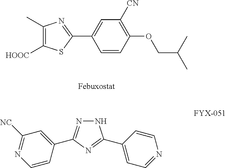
C1(C)=C([HOOC])SC(C2=CC([CN])=C(OCC(C)C)C=C2)=N1.N1N=C(C2=CC([NC])=NC=C2)N=C1C1=CC=NC=C1
